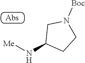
[Me]NC1CCN([Boc])C1
